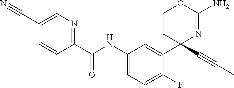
C1(C(NC2=CC=C(F)C(C3(C#CC)N=C(N)OCC3)=C2)=O)=NC=C(C#N)C=C1
